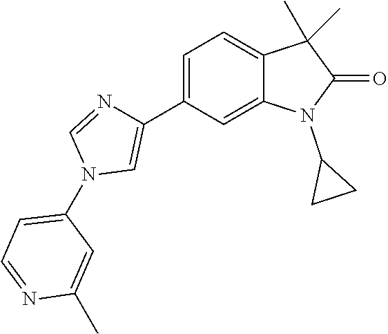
C1=C(C2=CN(C3=CC=NC(C)=C3)C=N2)C=C2C(=C1)C(C)(C)C(=O)N2C1CC1
